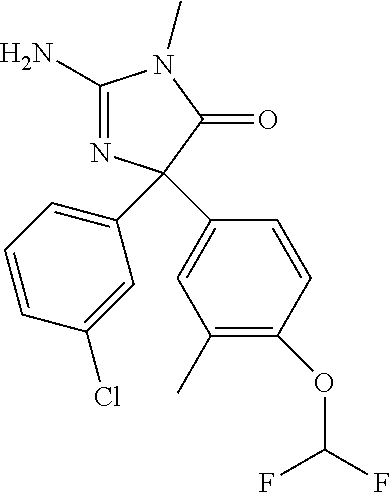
C1(C2(C3=CC(C)=C(OC(F)F)C=C3)N=C(N)N(C)C2=O)=CC=CC(Cl)=C1
